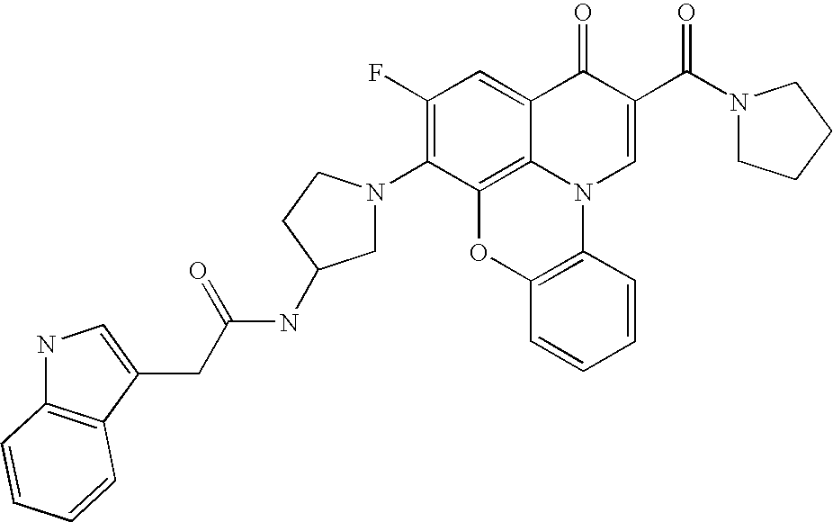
C1(F)=C(N2CC(NC(=O)CC3=CNC4=C3C=CC=C4)CC2)C2=C3C(=C1)C(=O)C(C(N1CCCC1)=O)=CN3C1=C(O2)C=CC=C1
